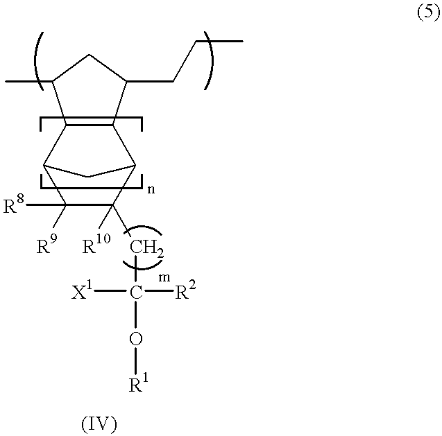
C12C(C3C([R10])(CC([X1])([R2])O[R1])C([R8])([R9])C1C3)C(CCC)CC2C
